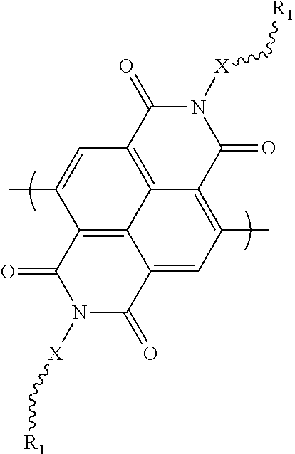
C1=C(C)C2=C3C4=C1C(=O)N([X]C[R1])C(=O)C4=C(C)C=C3C(=O)N([X]C[R1])C2=O
